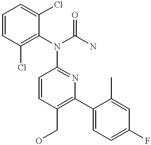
C1=CC(N(C2=C(Cl)C=CC=C2Cl)C(N)=O)=NC(C2=CC=C(F)C=C2C)=C1CO
